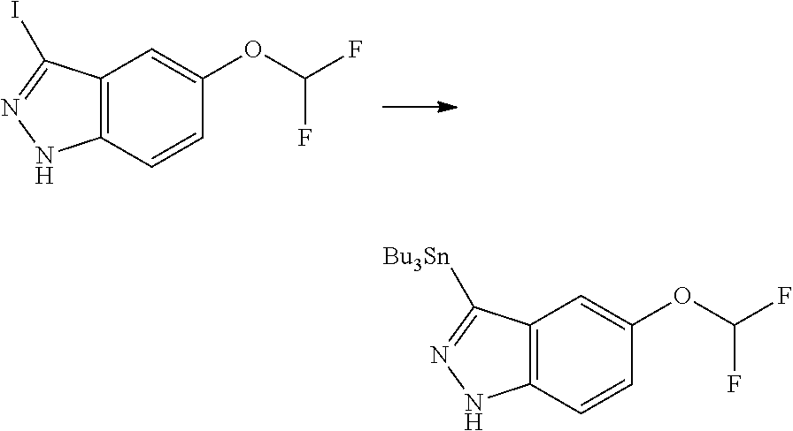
C12=C(C=CC(OC(F)F)=C1)NN=C2I.C12=C(C=CC(OC(F)F)=C1)NN=C2[Bu3Sn]
